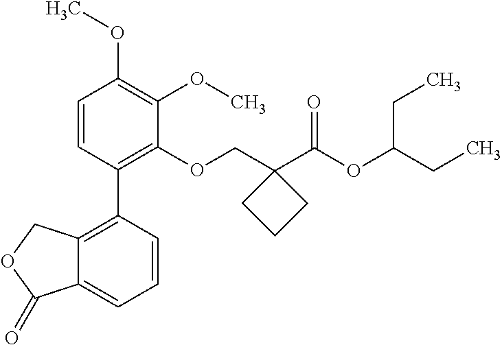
C1=CC(C2=C3C(=CC=C2)C(=O)OC3)=C(OCC2(C(OC(CC)CC)=O)CCC2)C(OC)=C1OC
